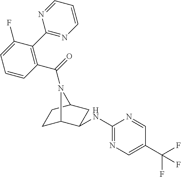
C1C2C(NC3=NC=C(C(F)(F)F)C=N3)CC(C1)N2C(=O)C1=C(C2=NC=CC=N2)C(F)=CC=C1
